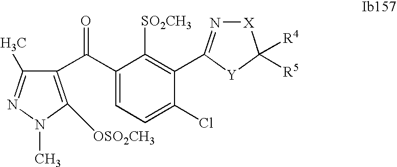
C1(C(C2=C([OSO2CH3])N(C)N=C2C)=O)=CC=C(Cl)C(C2=N[X]C([R4])([R5])[Y]2)=C1[SO2CH3]
